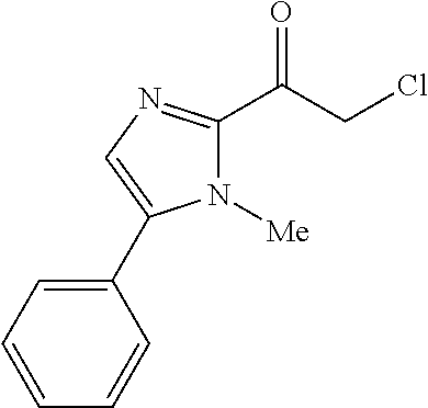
N1([Me])C(C(CCl)=O)=NC=C1C1=CC=CC=C1
